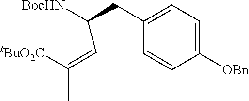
C1=CC([OBn])=CC=C1CC([BocHN])C=C(C)[tBuO2C]
